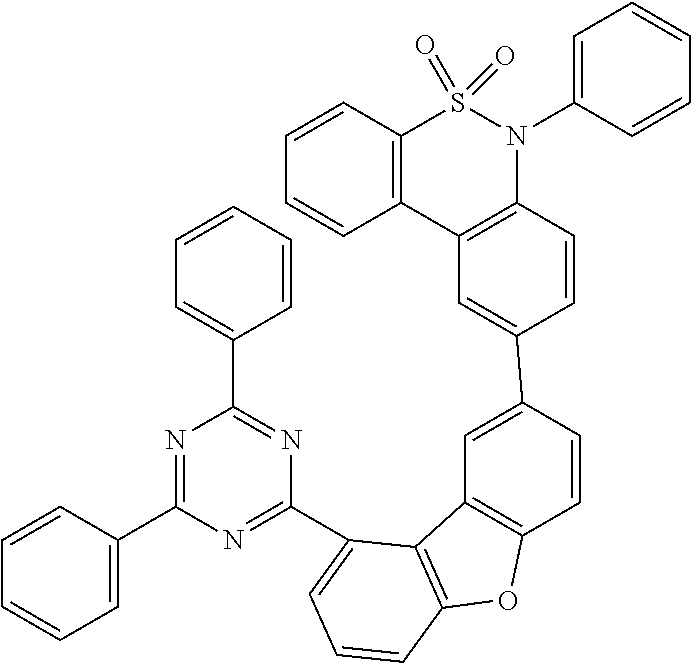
C12=C(C3=C(N(C4=CC=CC=C4)S1(=O)=O)C=CC(C1=CC4=C(C=C1)OC1=C4C(C4=NC(C5=CC=CC=C5)=NC(C5=CC=CC=C5)=N4)=CC=C1)=C3)C=CC=C2
